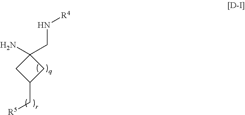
C1(N)(CN[R4])CC(C[R5])C1
